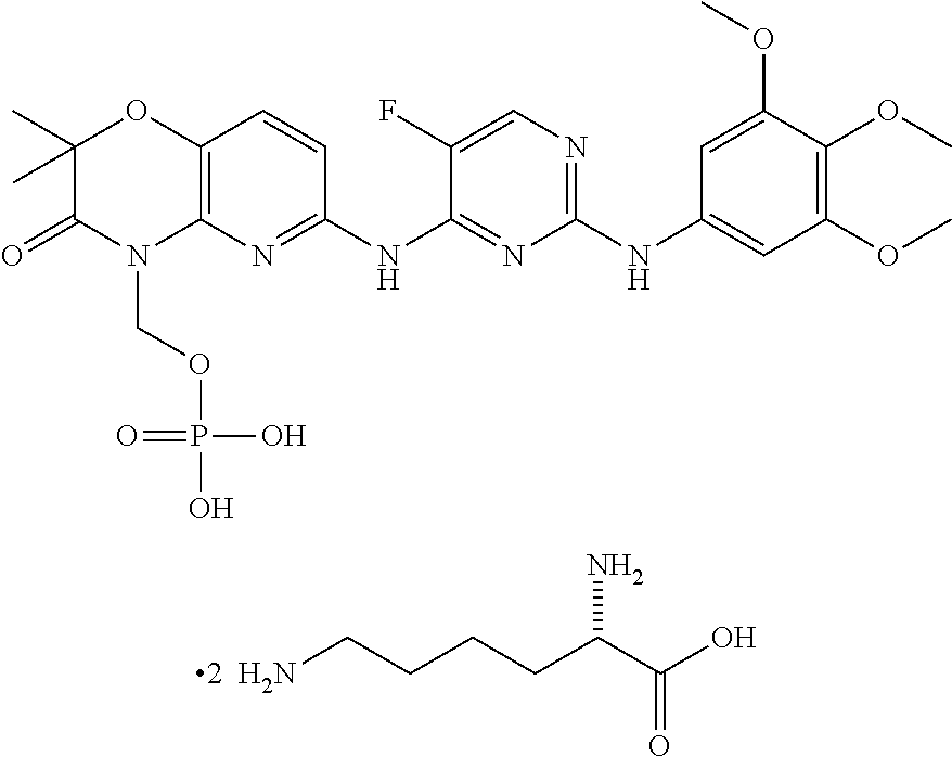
C(CCCC(C(O)=O)N)N.C1(C)(C)C(=O)N(COP(O)(O)=O)C2=C(O1)C=CC(NC1=NC(NC3=CC(OC)=C(OC)C(OC)=C3)=NC=C1F)=N2
